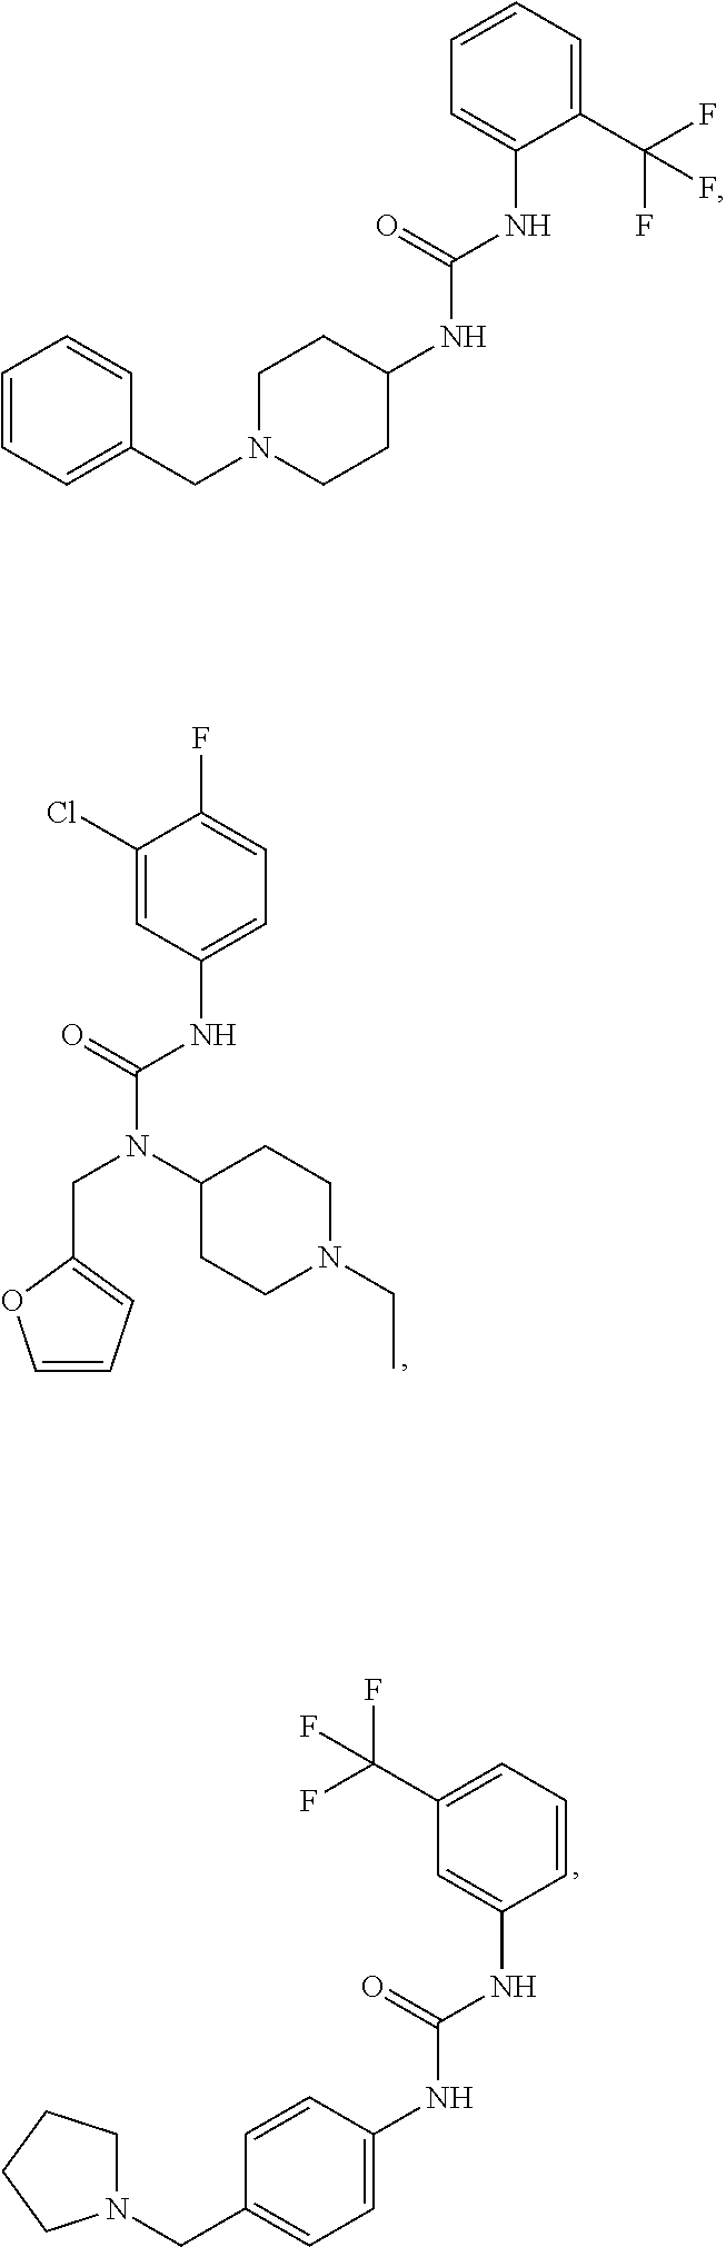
C1(NC(NC2CCN(CC3=CC=CC=C3)CC2)=O)=CC=CC=C1C(F)(F)F.C1(NC(NC2=CC=C(CN3CCCC3)C=C2)=O)=CC(C(F)(F)F)=CC=C1.C1(NC(N(CC2=CC=CO2)C2CCN(CC)CC2)=O)=CC=C(F)C(Cl)=C1
